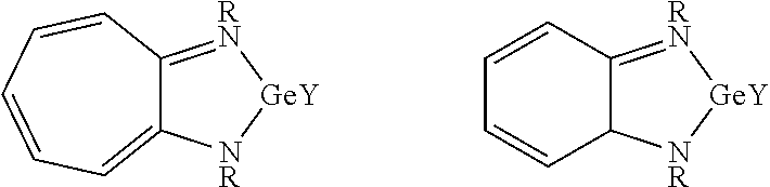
C12=[RN][GeY][NR]C1=CC=CC=C2.C12=[RN][GeY][NR]C1C=CC=C2
